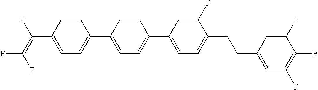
C1=CC(C(=C(F)F)F)=CC=C1C1=CC=C(C2=CC=C(CCC3=CC(F)=C(F)C(F)=C3)C(F)=C2)C=C1
